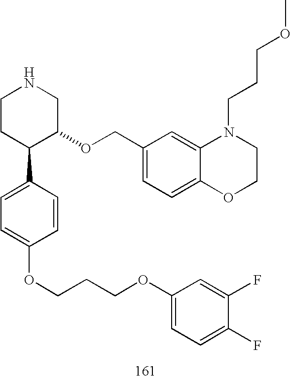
C1CC(C2=CC=C(OCCCOC3=CC=C(F)C(F)=C3)C=C2)C(OCC2=CC=C3C(=C2)N(CCCOC)CCO3)CN1
